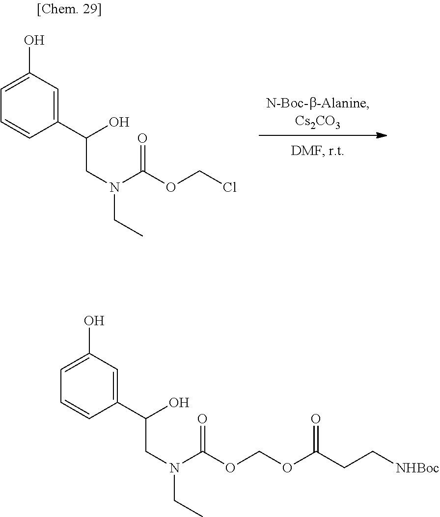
C1=CC(C(CN(CC)C(OCCl)=O)O)=CC(O)=C1.C1=CC(C(CN(CC)C(OCOC(CC[NHBoc])=O)=O)O)=CC(O)=C1
